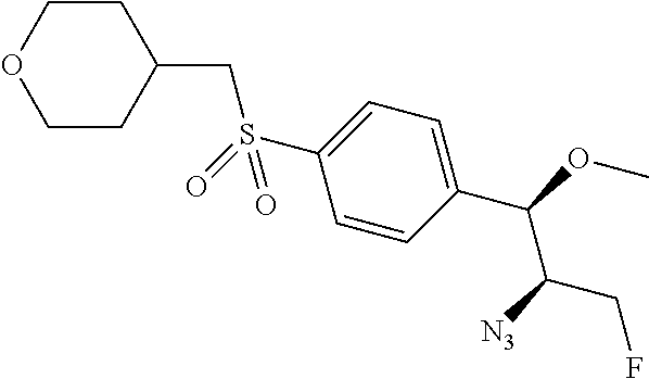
S(C1=CC=C(C(OC)C([N3])CF)C=C1)(=O)(CC1CCOCC1)=O
